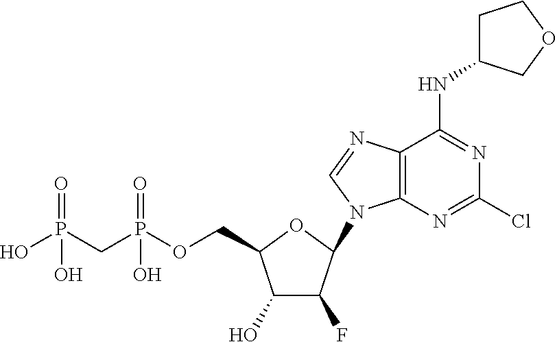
C1(O)C(F)C(N2C3=C(N=C2)C(NC2CCOC2)=NC(Cl)=N3)OC1COP(CP(O)(=O)O)(=O)O
